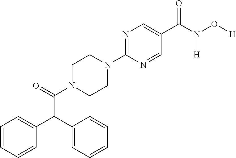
C1CN(C2=NC=C(C(=O)N(O[H])[H])C=N2)CCN1C(=O)C(C1=CC=CC=C1)C1=CC=CC=C1
